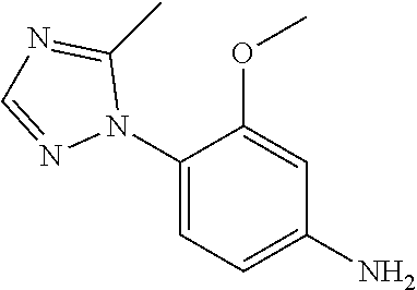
C1(N2C(C)=NC=N2)=CC=C(N)C=C1OC
